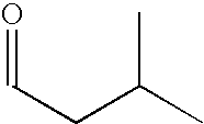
C(CC(C)C)=O
